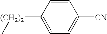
C1=CC([(CH2)2]C)=CC=C1[CN]
